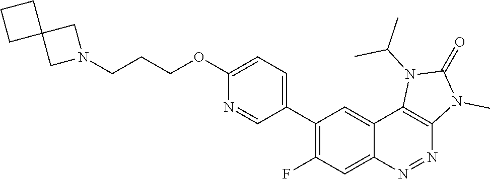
C1(C2=C(F)C=C3C(=C2)C2=C(N=N3)N(C)C(=O)N2C(C)C)=CC=C(OCCCN2CC3(C2)CCC3)N=C1
